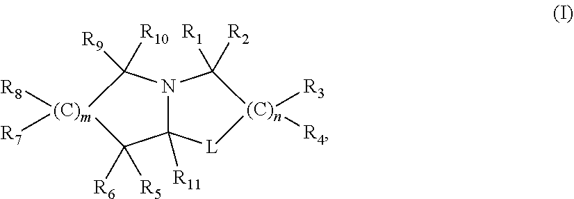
C12([R11])N(C([R9])([R10])[(C)m]([R8])([R7])C1([R6])[R5])C([R1])([R2])[(C)n]([R3])([R4])[L]2
